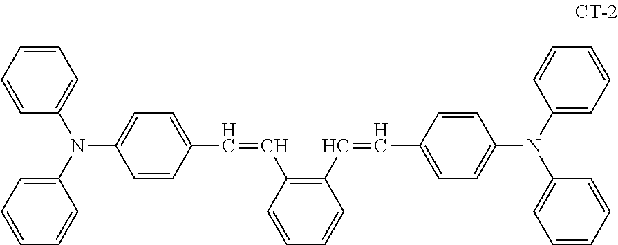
C1=CC=CC=C1N(C1=CC=CC=C1)C1=CC=C(C=CC2=C(C=CC3=CC=C(N(C4=CC=CC=C4)C4=CC=CC=C4)C=C3)C=CC=C2)C=C1
